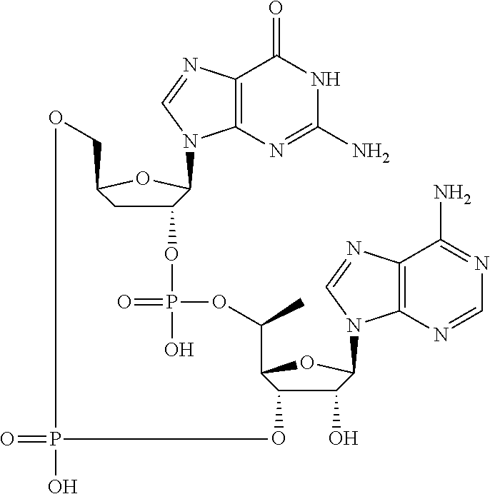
C12=C(N=C(N)NC1=O)N(C1C(OP(=O)(O)OC(C3C(O)C(O)C(N4C5=C(C(N)=NC=N5)N=C4)O3)C)CC(CO)O1)C=N2.O=PO
